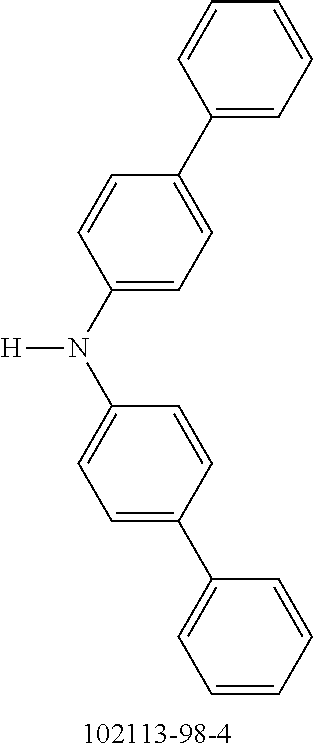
[H]N(C1=CC=C(C2=CC=CC=C2)C=C1)C1=CC=C(C2=CC=CC=C2)C=C1
